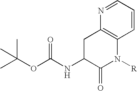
C(OC(NC1C(=O)N([R])C2=C(C1)N=CC=C2)=O)(C)(C)C
